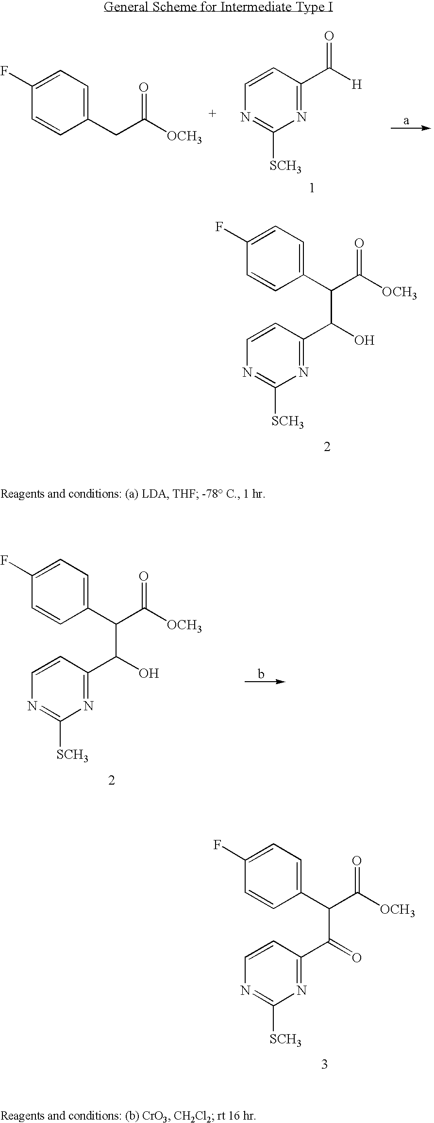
C1(CC([OCH3])=O)=CC=C(F)C=C1.N1=C(C(=O)[H])C=CN=C1[SCH3].C1(C(C([OCH3])=O)C(C2=NC([SCH3])=NC=C2)O)=CC=C(F)C=C1.C1(C(C([OCH3])=O)C(C2=NC([SCH3])=NC=C2)O)=CC=C(F)C=C1.C1(C(C([OCH3])=O)C(C2=NC([SCH3])=NC=C2)=O)=CC=C(F)C=C1
